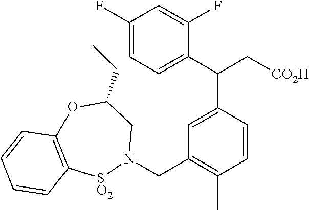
C1(F)=CC=C(C(C2=CC(CN3CC(CC)OC4=C([SO2]3)C=CC=C4)=C(C)C=C2)C[CO2H])C(F)=C1
